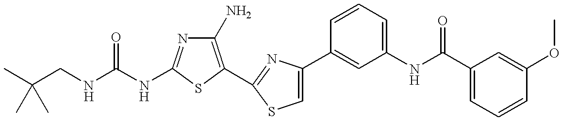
C(NC1=NC(N)=C(C2=NC(C3=CC(NC(C4=CC=CC(OC)=C4)=O)=CC=C3)=CS2)S1)(NCC(C)(C)C)=O
